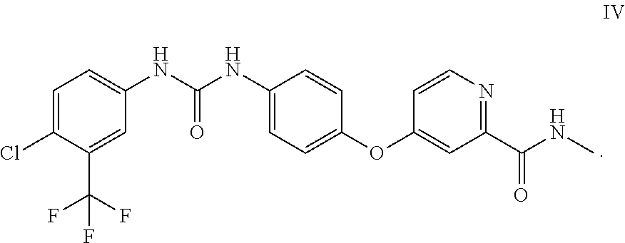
C1=C(Cl)C(C(F)(F)F)=CC(NC(=O)NC2=CC=C(OC3=CC(C(=O)NC)=NC=C3)C=C2)=C1
